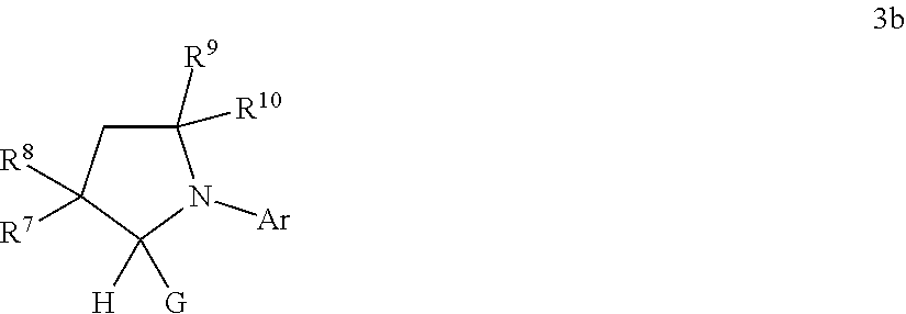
C1([R9])([R10])CC([R8])([R7])C([H])([G])N1[Ar]
